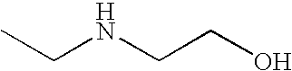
CCNCCO
